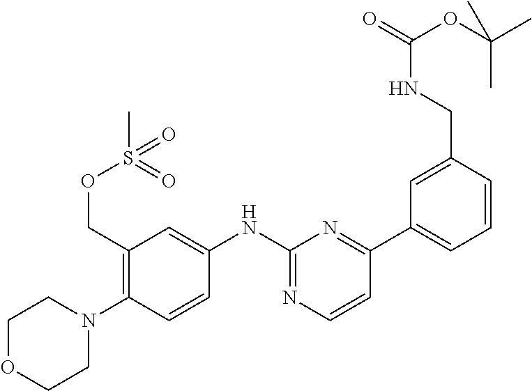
C1OCCN(C2=C(COS(C)(=O)=O)C=C(NC3=NC=CC(C4=CC=CC(CNC(=O)OC(C)(C)C)=C4)=N3)C=C2)C1
